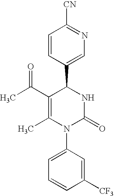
C1(C(C)=O)=C(C)N(C2=CC=CC([CF3])=C2)C(=O)NC1C1=CN=C([CN])C=C1
